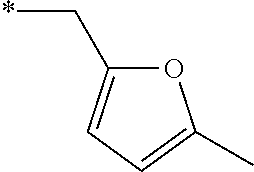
C1(C*)=CC=C(C)O1
